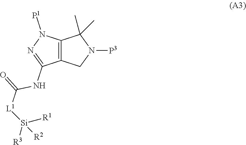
C12=C(CN([P3])C1(C)C)C(NC([L1][Si]([R1])([R2])[R3])=O)=NN2[P1]
